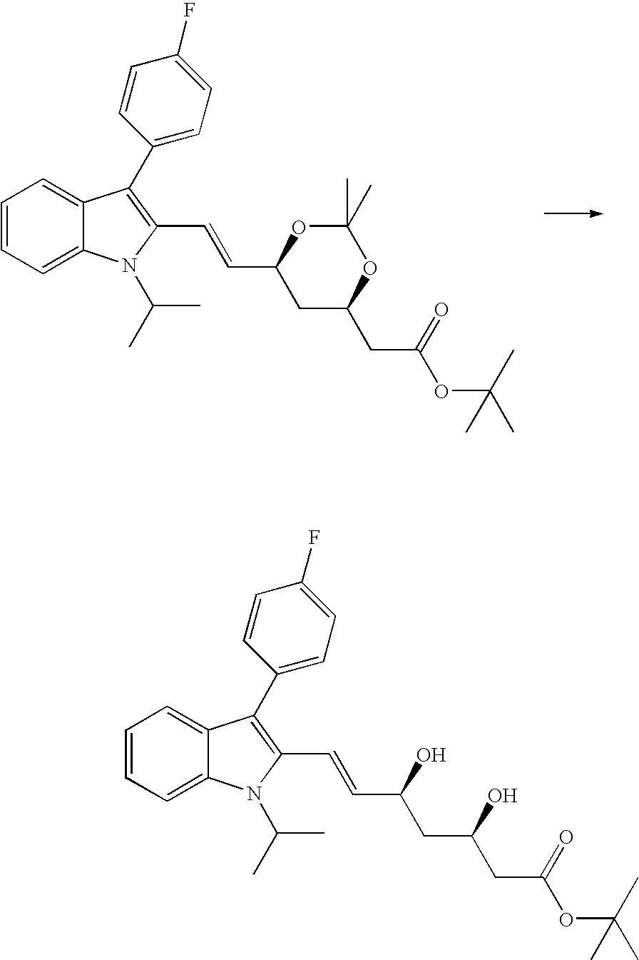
C1=CC=C2C(=C1)C(C1=CC=C(F)C=C1)=C(C=CC1CC(CC(OC(C)(C)C)=O)OC(C)(C)O1)N2C(C)C.C1=CC=C2C(=C1)C(C1=CC=C(F)C=C1)=C(C=CC(CC(CC(OC(C)(C)C)=O)O)O)N2C(C)C
